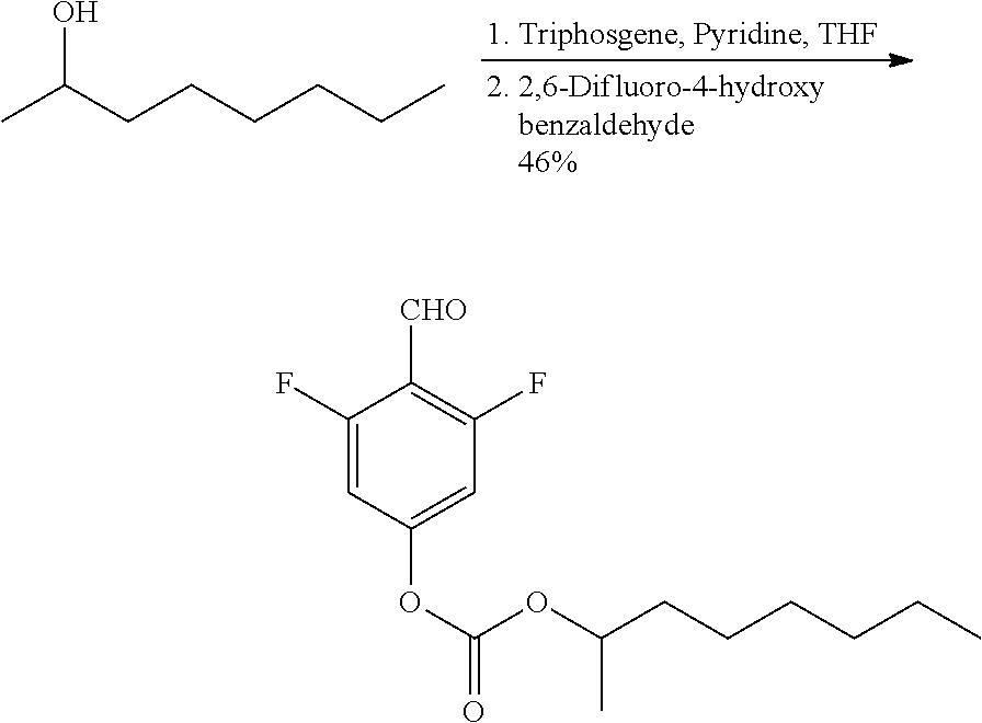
CC(CCCCCC)O.C1(F)=CC(OC(=O)OC(CCCCCC)C)=CC(F)=C1[CHO]
